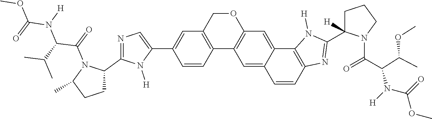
C12=C(COC3=C1C=C1C(=C3)C3=C(C=C1)N=C(C1([H])CCCN1C(C(N(C(=O)OC)[H])C(C)OC)=O)N3[H])C=C(C1=CN=C(C3N(C(=O)C(C(C)C)N(C(OC)=O)[H])C(C)CC3)N1[H])C=C2
